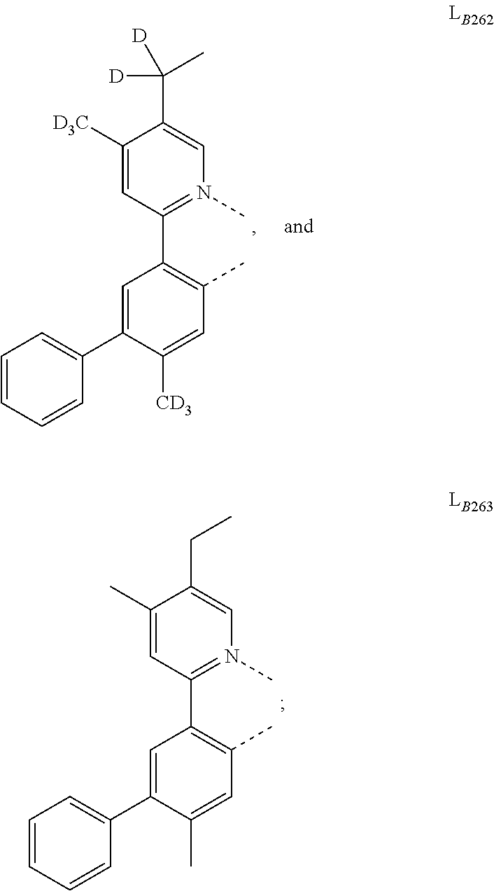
C1([CD3])=CC(C)=C(C2=N(C)C=C(C(C)([D])[D])C([D3C])=C2)C=C1C1=CC=CC=C1.C1(C)=CC(C)=C(C2=N(C)C=C(CC)C(C)=C2)C=C1C1=CC=CC=C1
